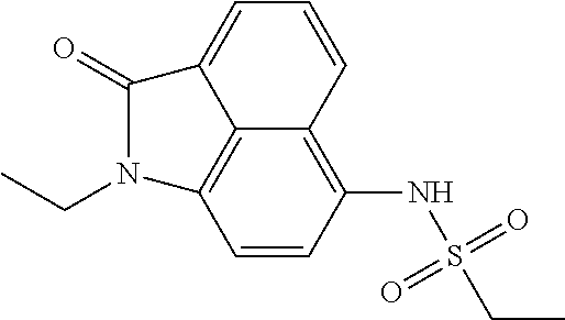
CCS(NC1=C2C3=C(C=C1)N(CC)C(=O)C3=CC=C2)(=O)=O
